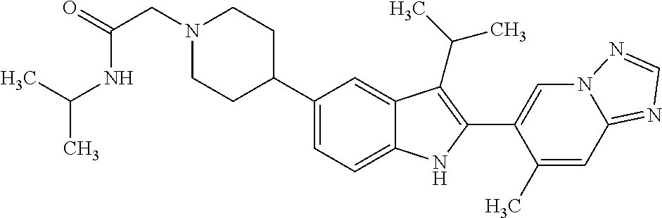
N1(CC(NC(C)C)=O)CCC(C2=CC=C3C(=C2)C(C(C)C)=C(C2=CN4C(=NC=N4)C=C2C)N3)CC1
